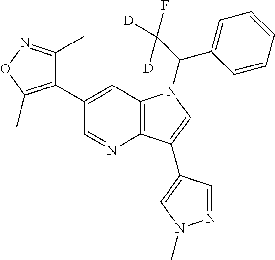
C1(C2=C(C)ON=C2C)=CC2=C(N=C1)C(C1=CN(C)N=C1)=CN2C(C1=CC=CC=C1)C([D])([D])F
